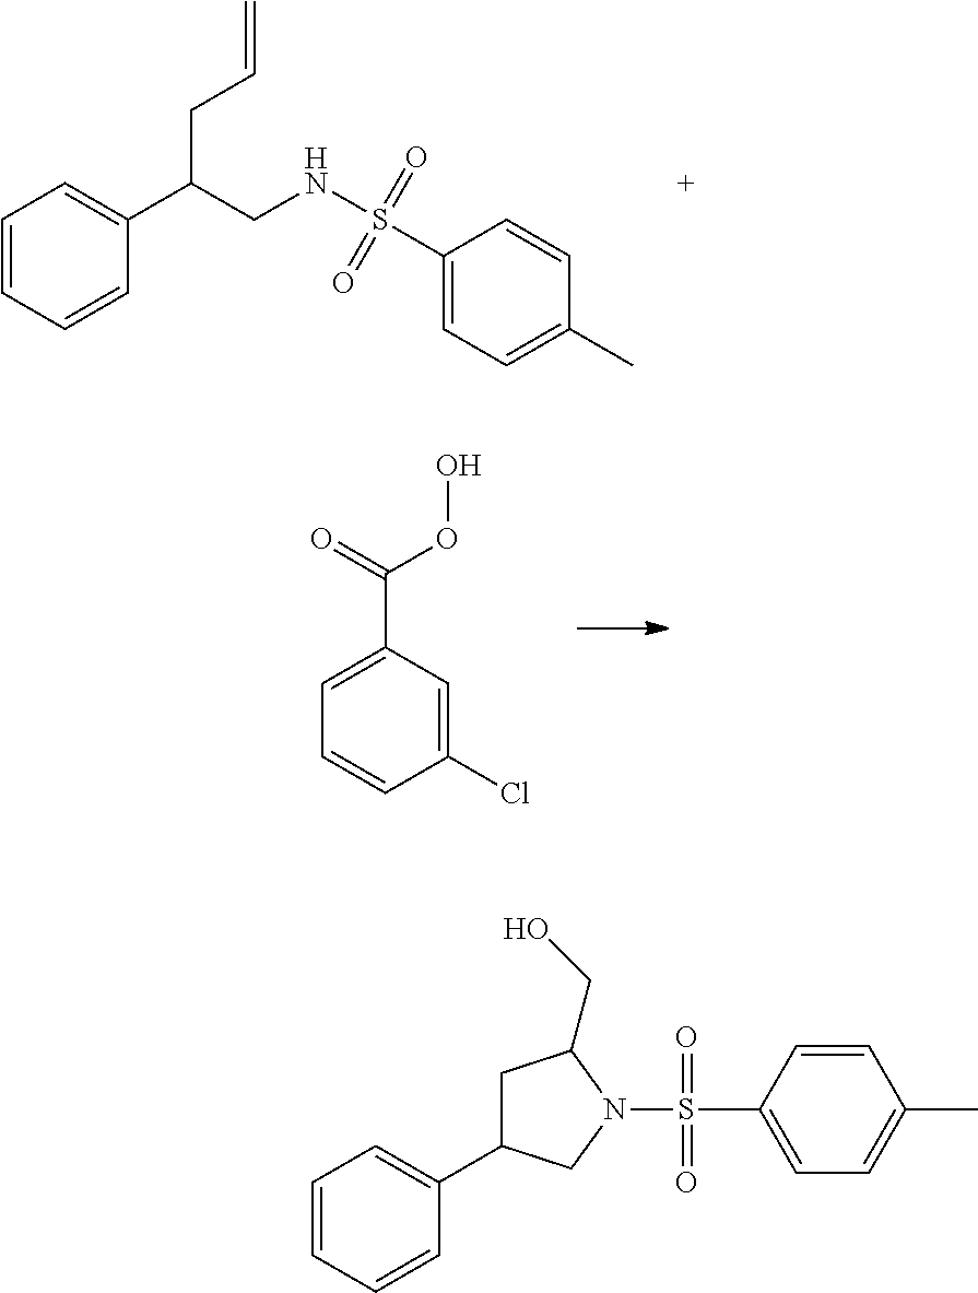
S(C1=CC=C(C)C=C1)(=O)(=O)N1C(CO)CC(C2=CC=CC=C2)C1.C1=CC=CC(C(CNS(C2=CC=C(C)C=C2)(=O)=O)CC=C)=C1.C1(Cl)=CC(C(=O)OO)=CC=C1
